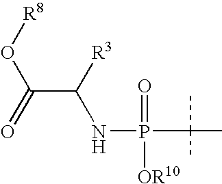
C(C([R3])NP(C(C)(C)C)(=O)[OR10])(=O)O[R8]
